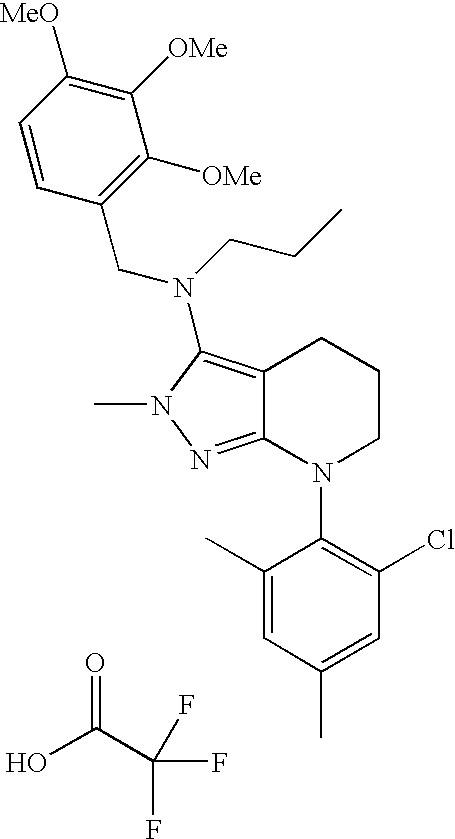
OC(C(F)(F)F)=O.C12=NN(C)C(N(CCC)CC3=C([OMe])C([OMe])=C([MeO])C=C3)=C1CCCN2C1=C(Cl)C=C(C)C=C1C
